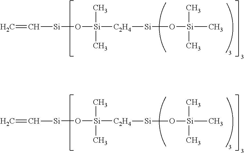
[Si](O[Si]([C2H4][Si]O[Si](C)(C)C)(C)C)C=C.[Si](O[Si]([C2H4][Si]O[Si](C)(C)C)(C)C)C=C
